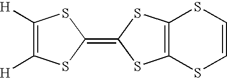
C1([H])=C([H])SC(=C2SC3=C(S2)SC=CS3)S1
